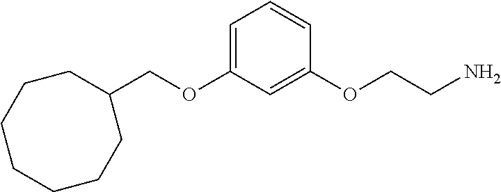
C1=C(OCC2CCCCCCC2)C=C(OCCN)C=C1
